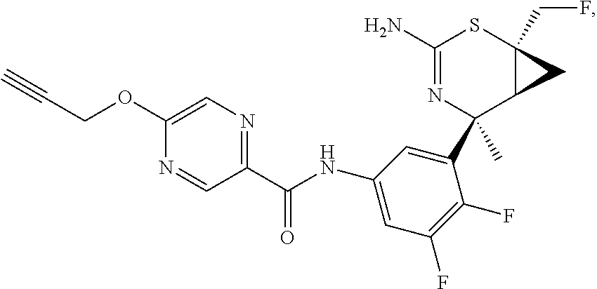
C#CCOC1=CN=C(C(NC2=CC(F)=C(F)C(C3(C)C4C(CF)(SC(N)=N3)C4)=C2)=O)C=N1
